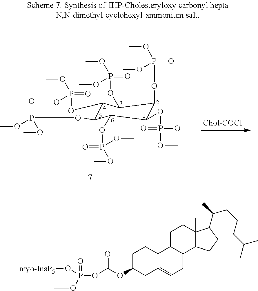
C1(OP(=O)(OC)OC)C(OP(=O)(OC)OC)C(OP(=O)(OC)OC)C(OP(=O)(O)OC)C(OP(=O)(OC)OC)C1OP(=O)(OC)OC.C1C2C(C3C(C)(C1)C(C(CCCC(C)C)C)CC3)CC=C1C2(C)CCC(OC(OP(=O)(OC)O[myo-InsP5])=O)C1
